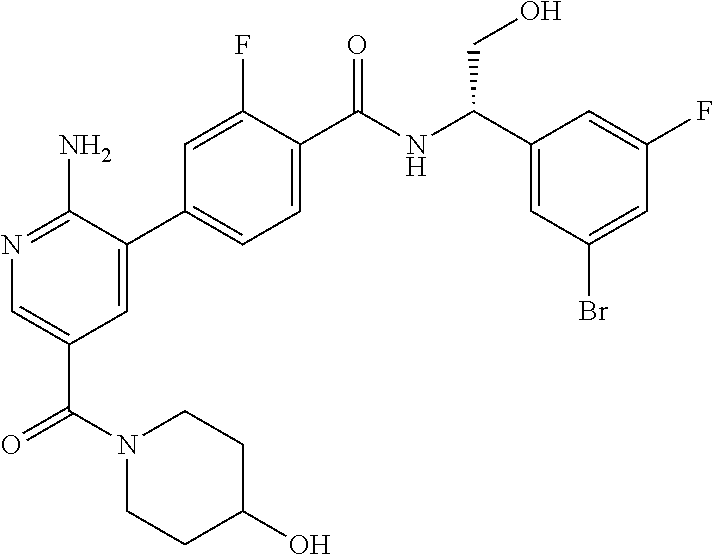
N1=C(N)C(C2=CC=C(C(NC(C3=CC(Br)=CC(F)=C3)CO)=O)C(F)=C2)=CC(C(N2CCC(O)CC2)=O)=C1
